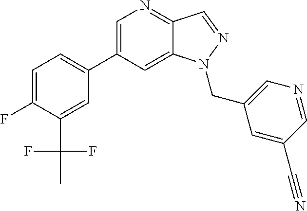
C1(C2=CC=C(F)C(C(C)(F)F)=C2)=CN=C2C(=C1)N(CC1=CN=CC(C#N)=C1)N=C2
